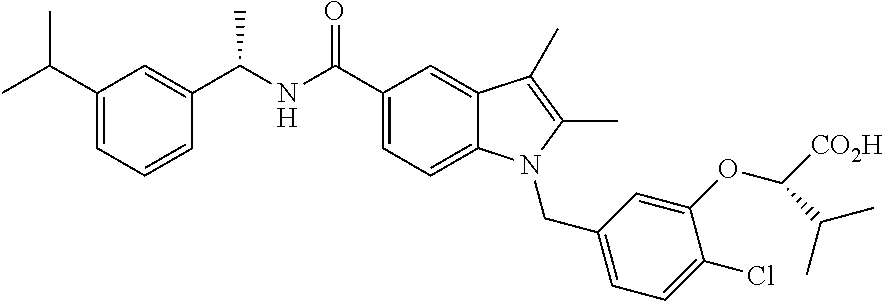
C1(C(NC(C2=CC(C(C)C)=CC=C2)C)=O)=CC=C2C(=C1)C(C)=C(C)N2CC1=CC=C(Cl)C(OC([CO2H])C(C)C)=C1
